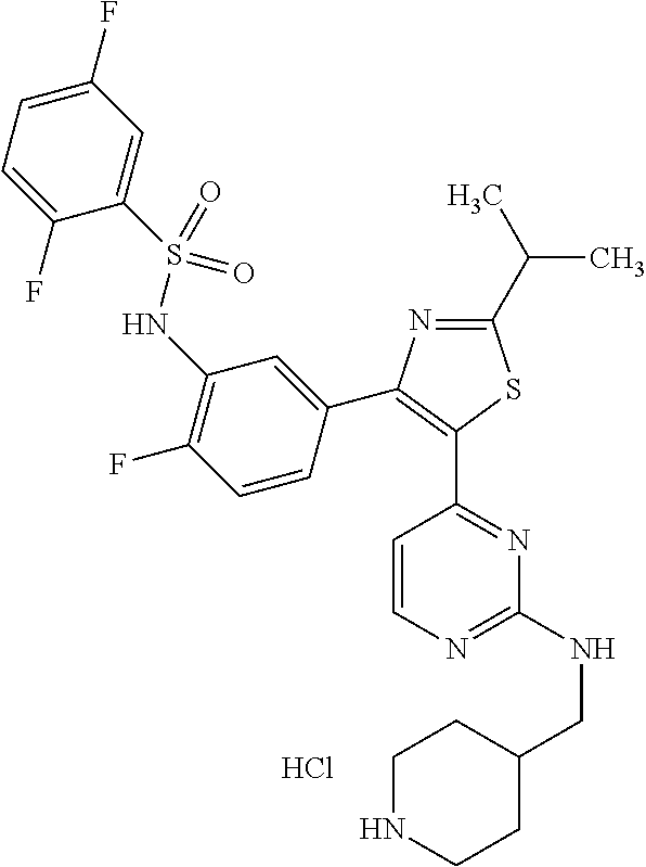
N1=C(C(C)C)SC(C2=NC(NCC3CCNCC3)=NC=C2)=C1C1=CC(NS(C2=CC(F)=CC=C2F)(=O)=O)=C(F)C=C1.Cl
